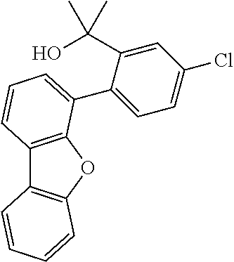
C12=C(OC3=C1C=CC=C3)C(C1=CC=C(Cl)C=C1C(O)(C)C)=CC=C2
